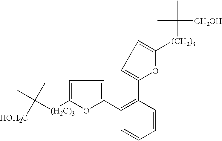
CC([(H2C)3]C1=CC=C(C2=C(C3=CC=C([(CH2)3]C(C)([CH2OH])C)O3)C=CC=C2)O1)(C)[HOH2C]
